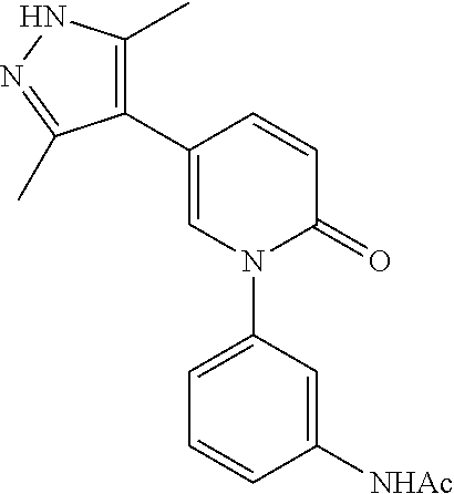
C1=C(C2=C(C)NN=C2C)C=CC(=O)N1C1=CC=CC([NHAc])=C1
